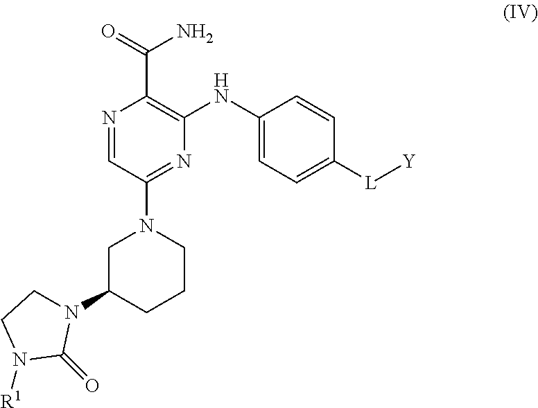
C1(NC2=C(C(N)=O)N=CC(N3CC(N4CCN([R1])C4=O)CCC3)=N2)=CC=C([L][Y])C=C1
